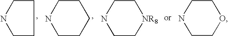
C1CNCC1.C1CNCCC1.C1CNCC[NR8]1.N1CCOCC1
